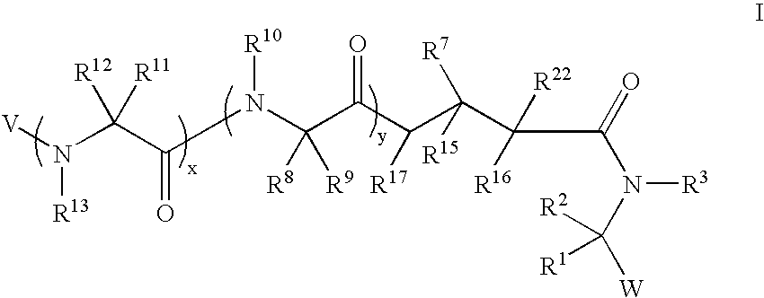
[V]N(C(C(=O)N(C(C(C(C([R7])([R15])C([R16])([R22])C(=O)N([R3])C([W])([R2])[R1])[R17])=O)([R8])[R9])[R10])([R12])[R11])[R13]
